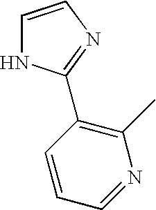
C1=CN=C(C2=C(C)N=CC=C2)N1
